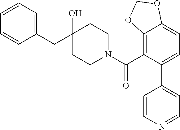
C1(CC2(O)CCN(C(C3=C4C(=CC=C3C3=CC=NC=C3)OCO4)=O)CC2)=CC=CC=C1
